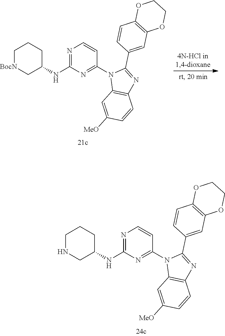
C1[BocN]CC(NC2=NC=CC(N3C4=C(N=C3C3=CC5=C(C=C3)OCCO5)C=CC([MeO])=C4)=N2)CC1.C1NCC(NC2=NC=CC(N3C4=C(N=C3C3=CC5=C(C=C3)OCCO5)C=CC([MeO])=C4)=N2)CC1
